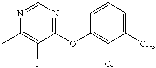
CC1=C(F)C(OC2=C(Cl)C(C)=CC=C2)=NC=N1
